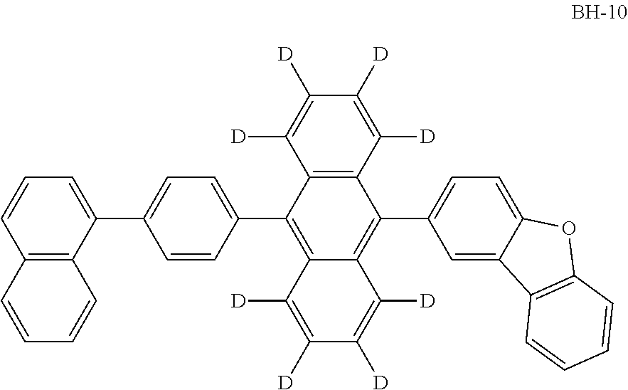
C1=CC(C2=C3C(=C(C4=CC=C5C(=C4)C4=C(O5)C=CC=C4)C4=C2C([D])=C([D])C([D])=C4[D])C([D])=C([D])C([D])=C3[D])=CC=C1C1=CC=CC2=C1C=CC=C2
